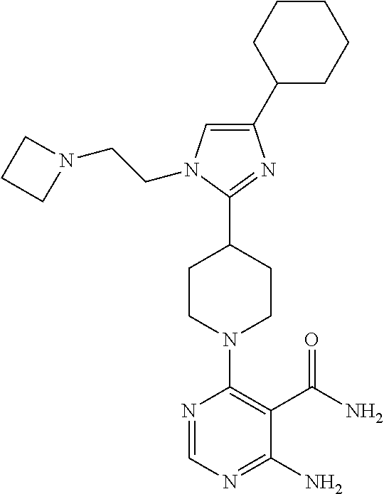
C1(C2CCCCC2)=CN(CCN2CCC2)C(C2CCN(C3=C(C(=O)N)C(N)=NC=N3)CC2)=N1
